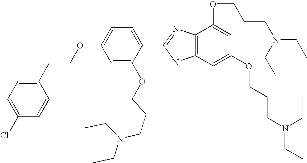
C1(CCOC2=CC=C(C3=NC4=C(N3)C=C(OCCCN(CC)CC)C=C4OCCCN(CC)CC)C(OCCCN(CC)CC)=C2)=CC=C(Cl)C=C1
